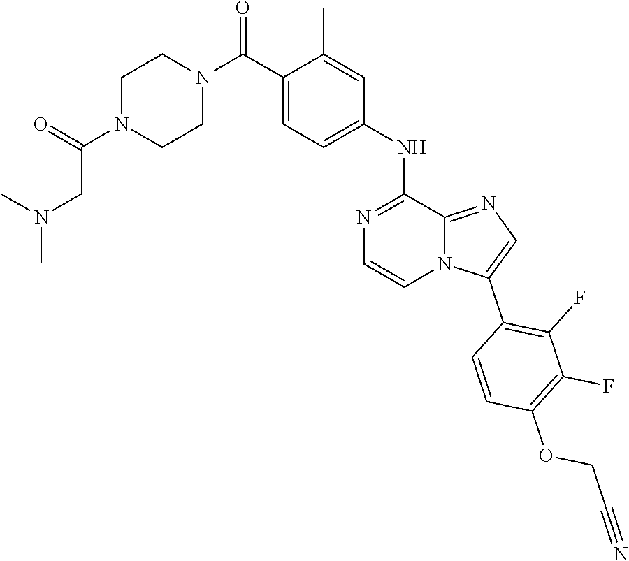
O=C(CN(C)C)N1CCN(C(=O)C2=CC=C(NC3=NC=CN4C3=NC=C4C3=C(F)C(F)=C(OCC#N)C=C3)C=C2C)CC1
